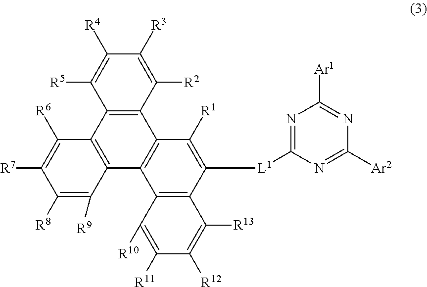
C12=C(C([R9])=C([R8])C([R7])=C1[R6])C1=C(C3=C2C([R5])=C([R4])C([R3])=C3[R2])C([R1])=C([L1]C2=NC([Ar1])=NC([Ar2])=N2)C2=C1C([R10])=C([R11])C([R12])=C2[R13]
